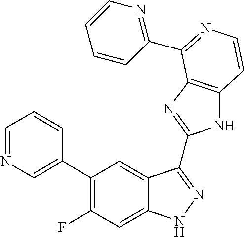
C1=C(C2=C(F)C=C3C(=C2)C(C2=NC4=C(N2)C=CN=C4C2=NC=CC=C2)=NN3)C=CC=N1
